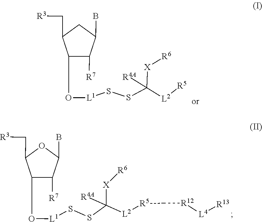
C1(CO[L1]SSC([X][R6])([L2][R5])[R4A])C([R7])C(B)CC1C[R3].C1(CO[L1]SSC([L2][R5]C[R12][L4][R13])([R4A])[X][R6])C([R7])C(B)OC1C[R3]
